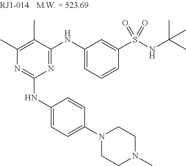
C1(C)=C(C)C(NC2=CC=CC(S(NC(C)(C)C)(=O)=O)=C2)=NC(NC2=CC=C(N3CCN(C)CC3)C=C2)=N1
